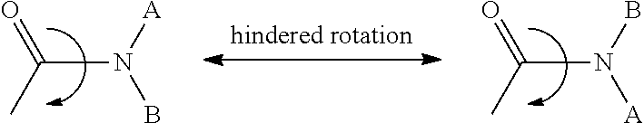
C(N([A])B)(C)=O.C(N(B)[A])(C)=O
